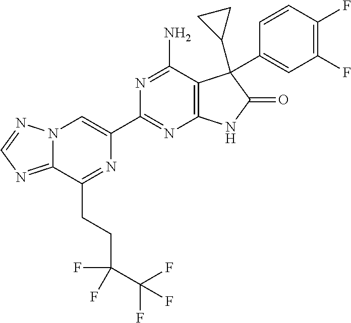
C12=NC=NN1C=C(C1=NC3=C(C(N)=N1)C(C1CC1)(C1=CC(F)=C(F)C=C1)C(=O)N3)N=C2CCC(F)(C(F)(F)F)F
